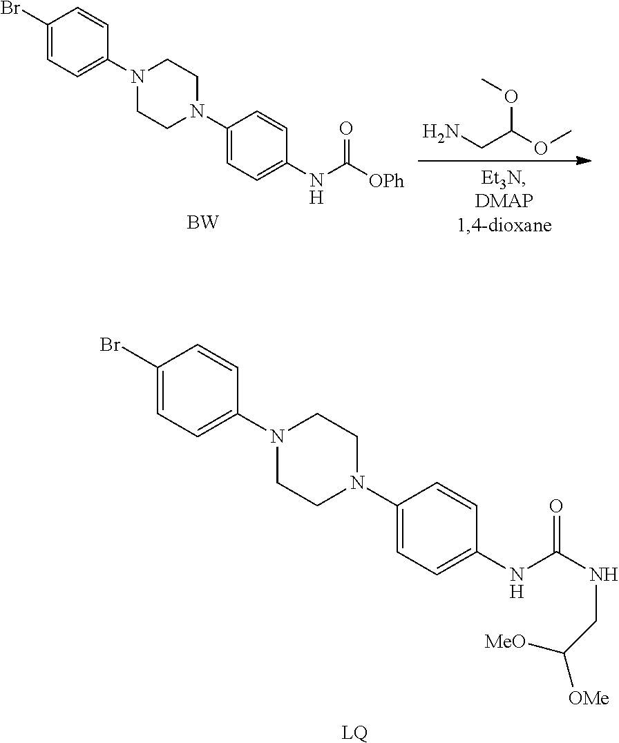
BrC1=CC=C(N2CCN(C3=CC=C(NC(NCC([OMe])[MeO])=O)C=C3)CC2)C=C1.[LQ].BrC1=CC=C(N2CCN(C3=CC=C(NC([OPh])=O)C=C3)CC2)C=C1.[BW].COC(OC)CN
